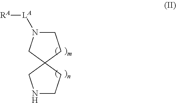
N1CCC2(C1)CCN([LA][RA])C2
